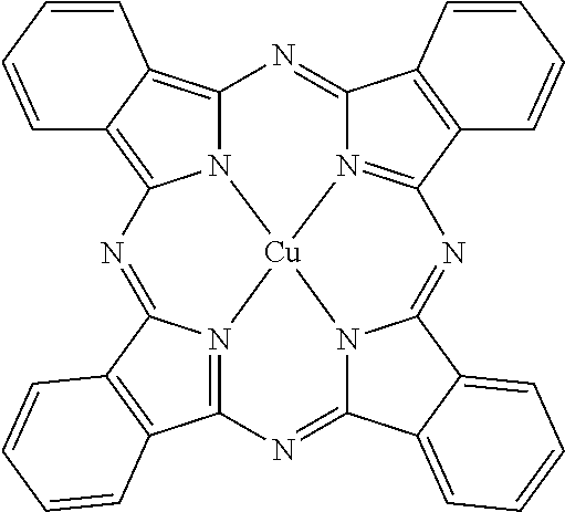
C12=C3C(=C4N1[Cu]15N6=C(C7=C(C6=N2)C=CC=C7)N=C2N1C(=NC1=N5C(=N4)C4=C1C=CC=C4)C1=CC=CC=C12)C=CC=C3
